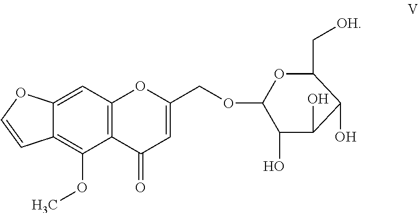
C12=CC3=C(C(OC)=C1C=CO2)C(=O)C=C(COC1C(O)C(O)C(O)C(C[OH])O1)O3
